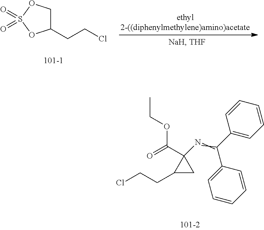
C1(CCCl)COS(=O)(=O)O1.C1(CCCl)CC1(N=C(C1=CC=CC=C1)C1=CC=CC=C1)C(=O)OCC
